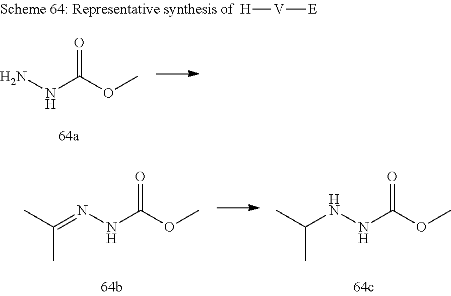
NNC(OC)=O.[H][V][E].N(NC(OC)=O)=C(C)C.N(NC(OC)=O)C(C)C
